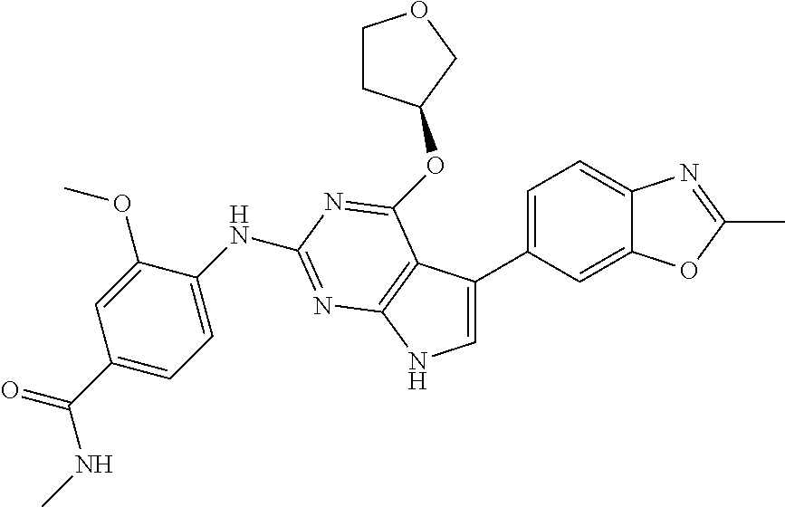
C1(C(NC)=O)=CC=C(NC2=NC3=C(C(C4=CC=C5C(=C4)OC(C)=N5)=CN3)C(OC3CCOC3)=N2)C(OC)=C1
